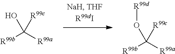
C([R99a])([R99b])([R99c])O.C([R99a])([R99b])([R99c])O[R99d]
